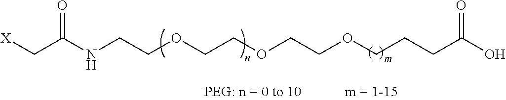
[X]CC(NCCOCCOCCOCCCC(O)=O)=O
